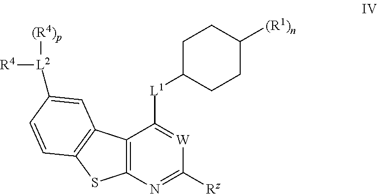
C12=C(N=C([Rz])[W]=C1[L1]C1CCC([(R1)n])CC1)SC1=C2C=C([L2]([R4])[(R4)p])C=C1
